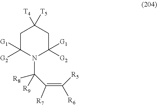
C1C([G1])([G2])N(C(C(=C([R6])[R5])[R7])([R9])[R8])C([G1])([G2])CC1([T4])[T5]
